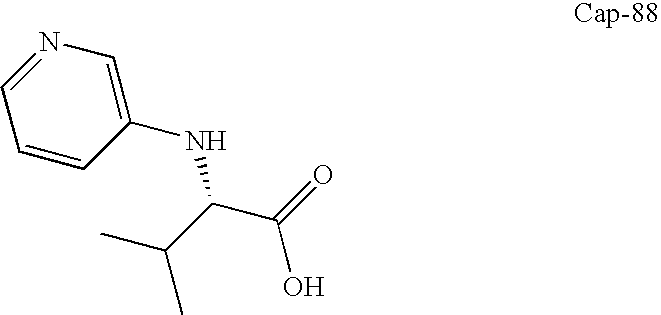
C(C(=O)O)(C(C)C)NC1=CN=CC=C1
